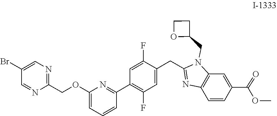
C12=C(N(CC3CCO3)C(CC3=CC(F)=C(C4=NC(OCC5=NC=C(Br)C=N5)=CC=C4)C=C3F)=N1)C=C(C(=O)OC)C=C2
